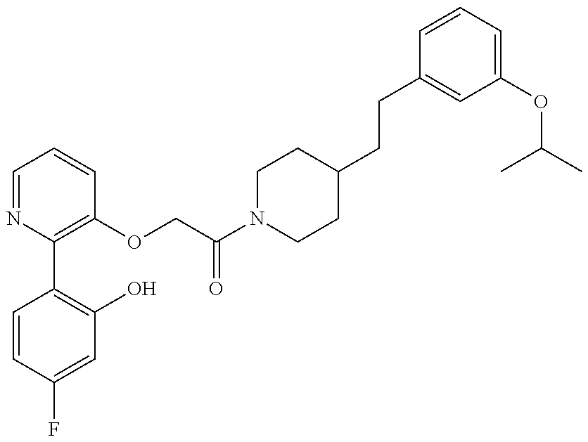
C1=CC(F)=CC(O)=C1C1=C(OCC(N2CCC(CCC3=CC(OC(C)C)=CC=C3)CC2)=O)C=CC=N1
